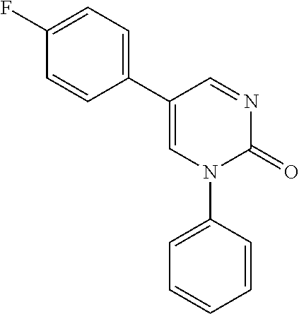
N1=CC(C2=CC=C(F)C=C2)=CN(C2=CC=CC=C2)C1=O
